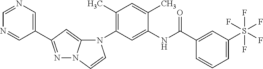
C1(C)=C(N2C3=CC(C4=CN=CN=C4)=NN3C=C2)C=C(NC(C2=CC(S(F)(F)(F)(F)F)=CC=C2)=O)C(C)=C1
